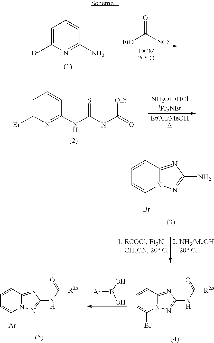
C1=C(Br)N=C(N)C=C1.[EtO]C([NCS])=O.C1=C(Br)N=C(NC(=S)NC([OEt])=O)C=C1.C1=CC2=NC(N)=NN2C(Br)=C1.C1=CC2=NC(NC(=O)[R2a])=NN2C(Br)=C1.C1=CC2=NC(NC(=O)[R2a])=NN2C([Ar])=C1.[Ar]B(O)O
